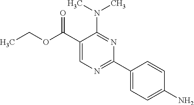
N(C1=NC(C2=CC=C(N)C=C2)=NC=C1C(OCC)=O)(C)C
